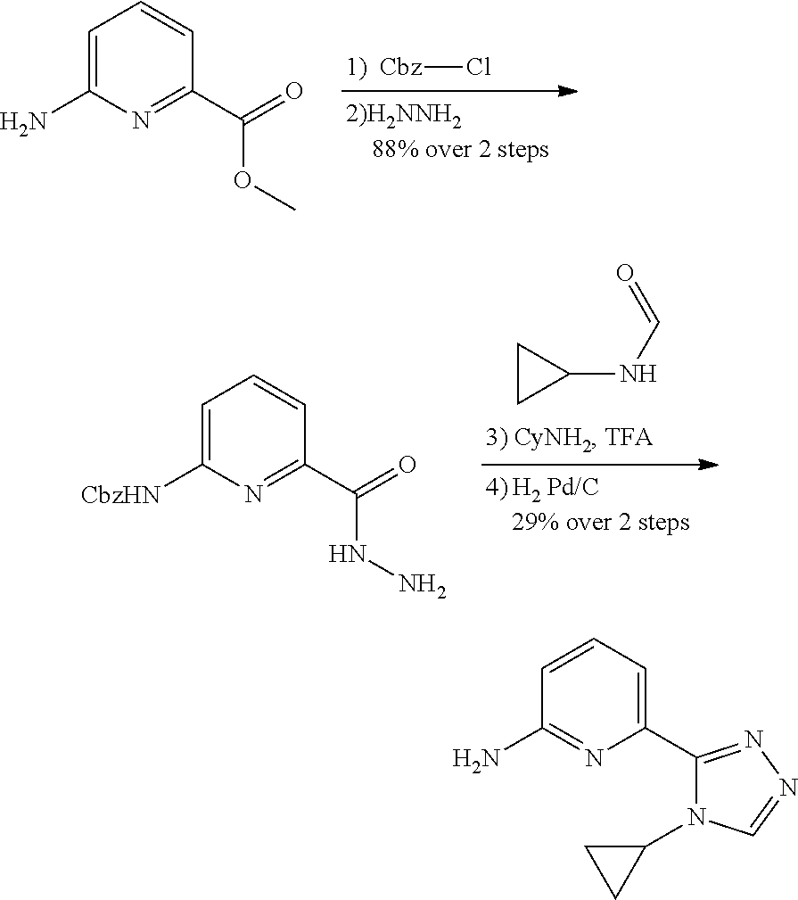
[Cbz]Cl.C1=C(N)N=C(C(=O)OC)C=C1.C1CC1NC=O.C1=C([CbzHN])N=C(C(=O)NN)C=C1.C1=CC=C(C2=NN=CN2C2CC2)N=C1N
